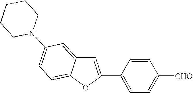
C1=C(C2=CC=C([CHO])C=C2)OC2=CC=C(N3CCCCC3)C=C12
